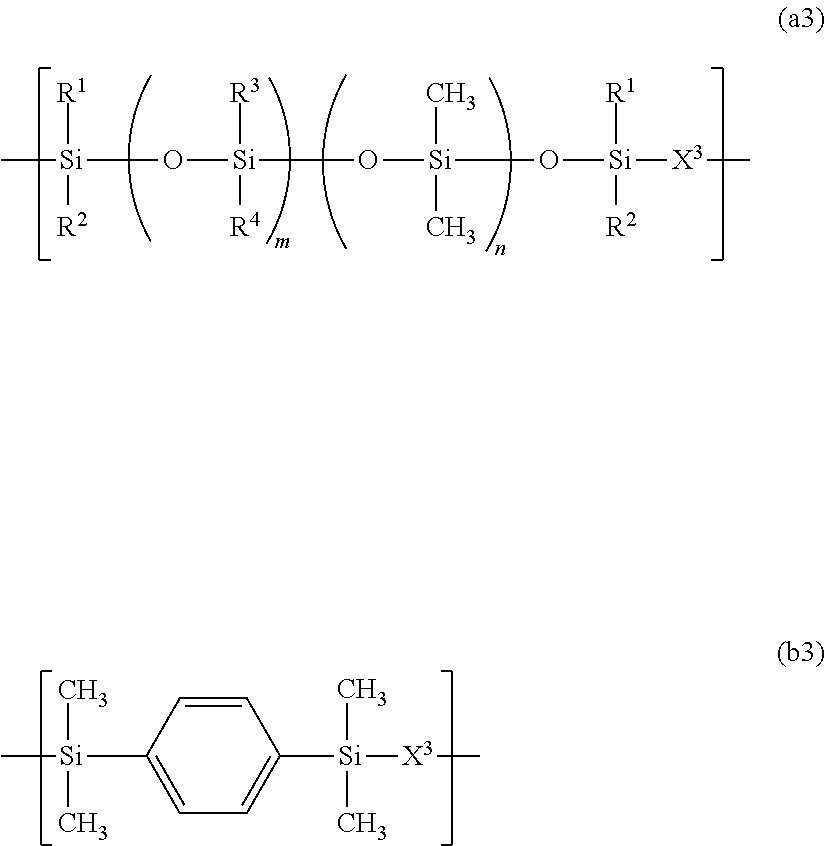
C[Si]([R1])(O[Si]([R3])(O[Si](C)(C)O[Si]([R1])([X3]C)[R2])[R4])[R2].C1=CC([Si](C)(C)C)=CC=C1[Si](C)(C)[X3]C
